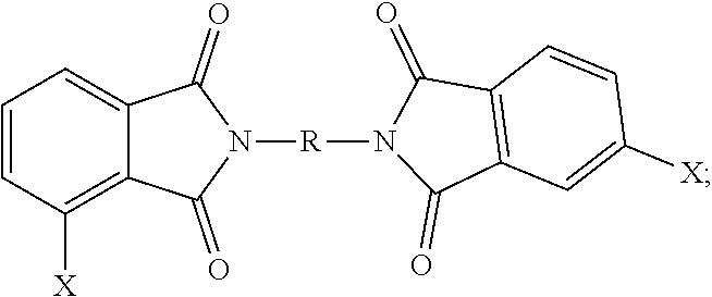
C1=CC([X])=C2C(=C1)C(=O)N([R]N1C(=O)C3=C(C1=O)C=C([X])C=C3)C2=O
